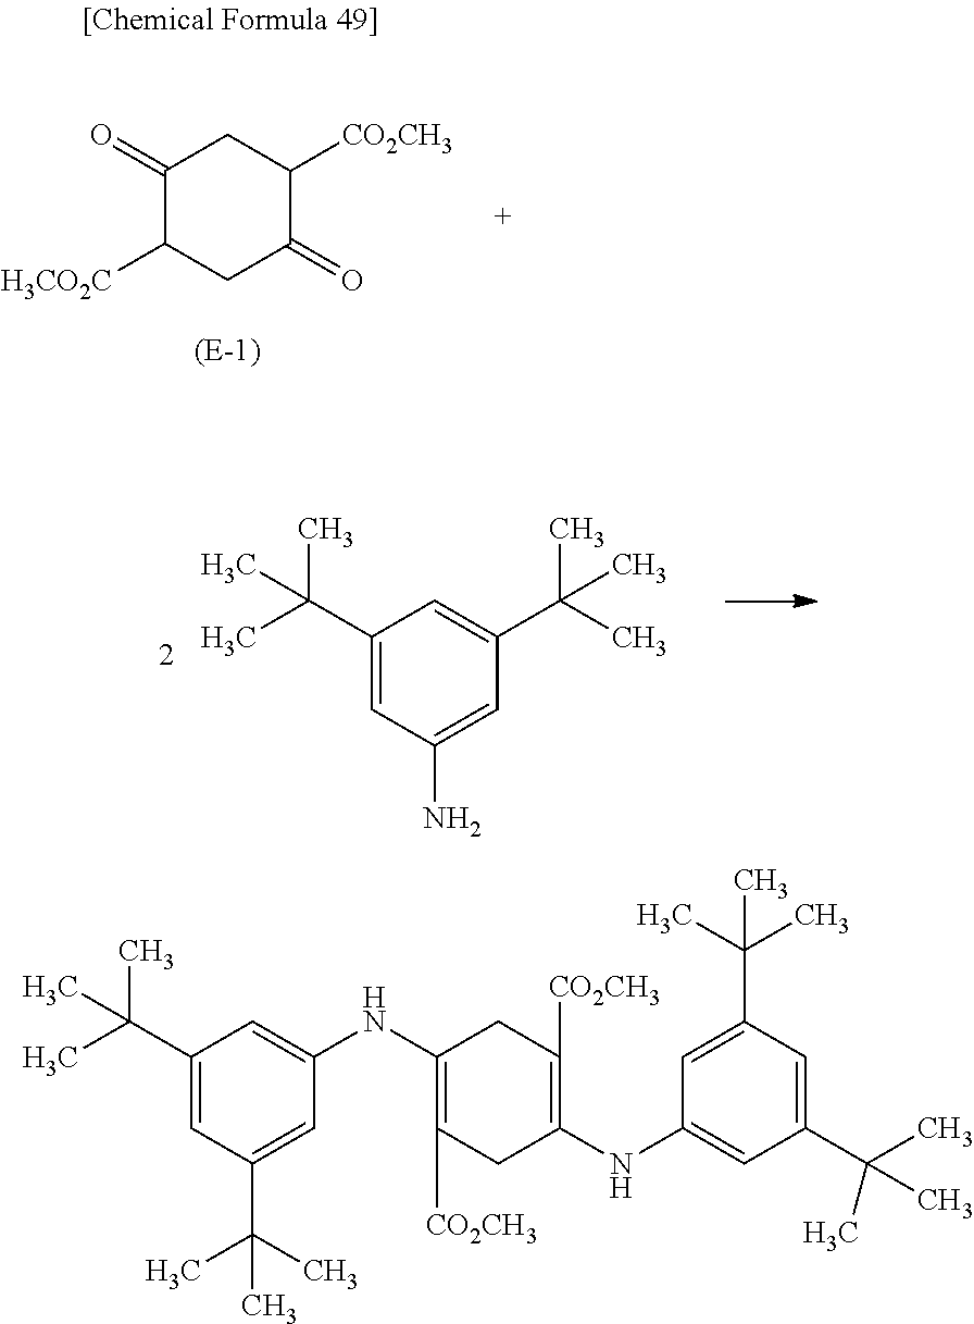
C1(C(C)(C)C)=CC(C(C)(C)C)=CC(NC2=C([CO2CH3])CC(NC3=CC(C(C)(C)C)=CC(C(C)(C)C)=C3)=C([CO2CH3])C2)=C1.NC1=CC(C(C)(C)C)=CC(C(C)(C)C)=C1.C1(=O)C([H3CO2C])CC(=O)C([CO2CH3])C1
